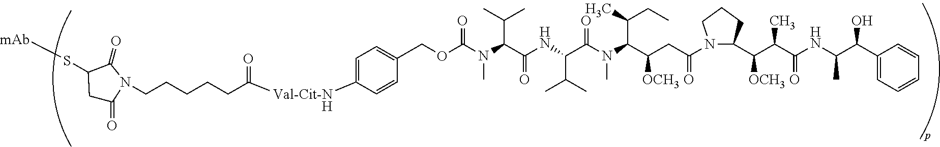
C1([Val-Cit-NH]C(CCCCCN2C(=O)CC(S[mAb])C2=O)=O)=CC=C(COC(N(C(C(NC(C(N(C(C(CC(N2C(C(C(C(NC(C(C3=CC=CC=C3)O)C)=O)C)[OCH3])CCC2)=O)[OCH3])C(C)CC)C)=O)C(C)C)=O)C(C)C)C)=O)C=C1
